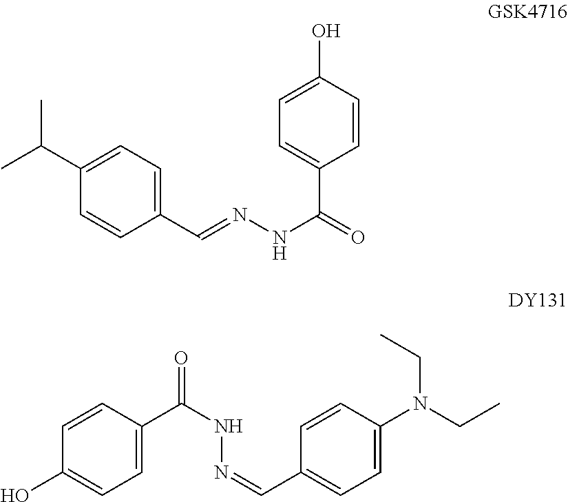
C1=CC(C=NNC(=O)C2=CC=C(O)C=C2)=CC=C1C(C)C.C1(O)=CC=C(C(=O)NN=CC2=CC=C(N(CC)CC)C=C2)C=C1
